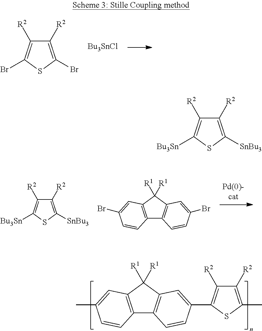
C1([R2])=C(Br)SC(Br)=C1[R2].[Bu3SnCl].C1([R2])=C([SnBu3])SC([Bu3Sn])=C1[R2].C12=C(C([R1])([R1])C3=C1C=CC(Br)=C3)C=C(Br)C=C2.C12=C(C([R1])([R1])C3=C1C=CC(C1=C([R2])C([R2])=C(C)S1)=C3)C=C(C)C=C2.C1([R2])=C([SnBu3])SC([Bu3Sn])=C1[R2]
